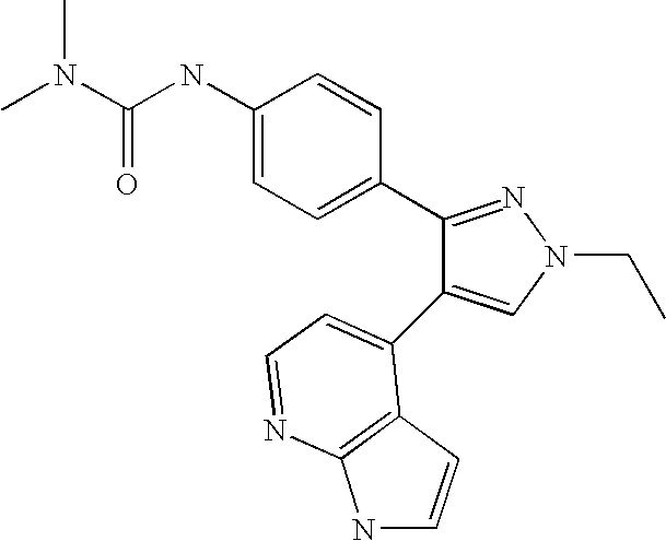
C(NC1=CC=C(C2=NN(CC)C=C2C2=CC=NC3=C2C=CN3)C=C1)(=O)N(C)C
